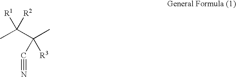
CC(C(C)(C#N)[R3])([R2])[R1]
